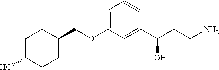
C1=C(OCC2CCC(O)CC2)C=C(C(CCN)O)C=C1
